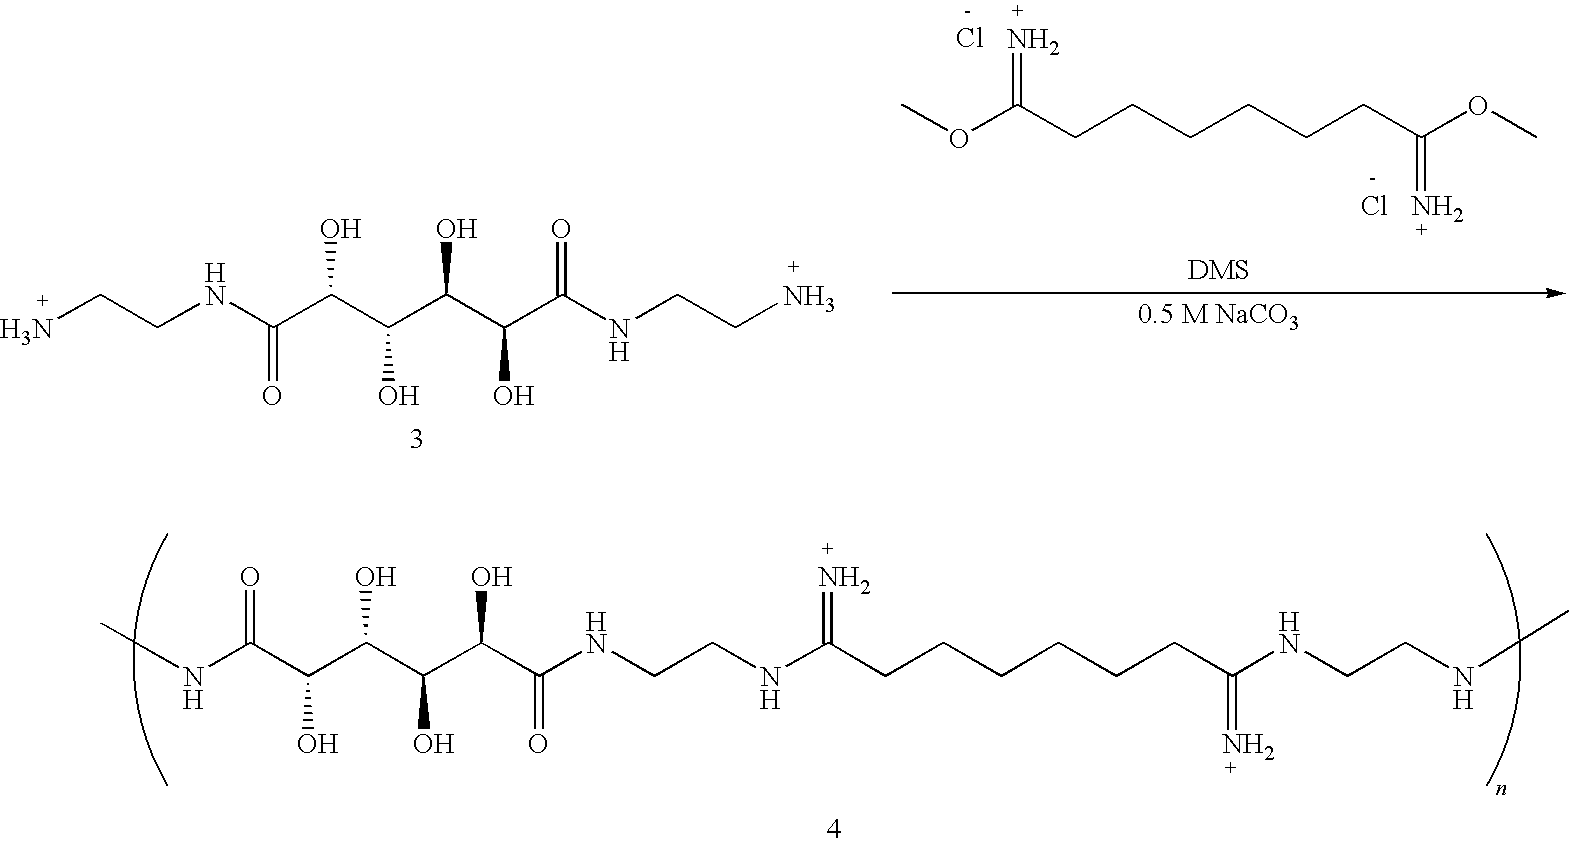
CNC(C(C(C(C(C(NCCNC(CCCCCCC(NCCNC)=N)=N)=O)O)O)O)O)=O.NCCNC(C(C(C(C(C(NCCN)=O)O)O)O)O)=O.COC(CCCCCCC(OC)=N)=N.Cl.Cl
